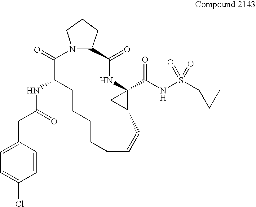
N12C(CCC1)C(=O)NC1(C(NS(=O)(=O)C3CC3)=O)CC1C=CCCCCCC(NC(CC1=CC=C(Cl)C=C1)=O)C2=O
